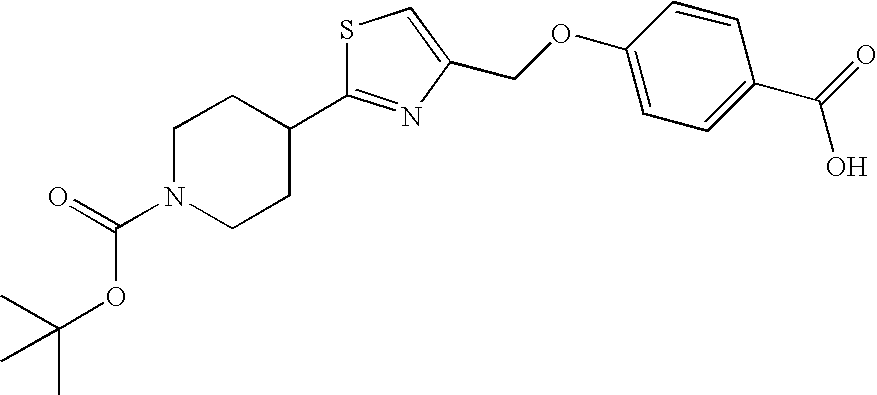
C(N1CCC(C2=NC(COC3=CC=C(C(=O)O)C=C3)=CS2)CC1)(=O)OC(C)(C)C
